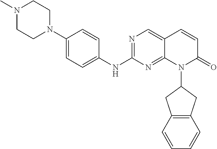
C1(N2CCN(C)CC2)=CC=C(NC2=NC=C3C(=N2)N(C2CC4=C(C=CC=C4)C2)C(=O)C=C3)C=C1
